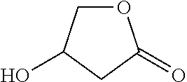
O1CC(O)CC1=O
